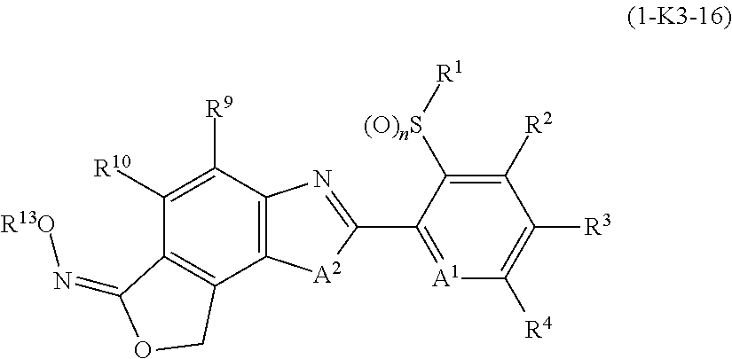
C12=C(C([R9])=C([R10])C3=C1COC3=N[R13O])N=C(C1=[A1]C([R4])=C([R3])C([R2])=C1[(O)nS][R1])[A2]2
